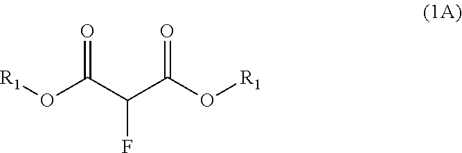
C(F)(C(O[R1])=O)C(O[R1])=O
